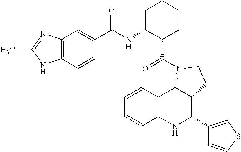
C12=C(NC(C3=CSC=C3)C3C1N(C(=O)C1CCCCC1NC(C1=CC4=C(C=C1)NC(C)=N4)=O)CC3)C=CC=C2
